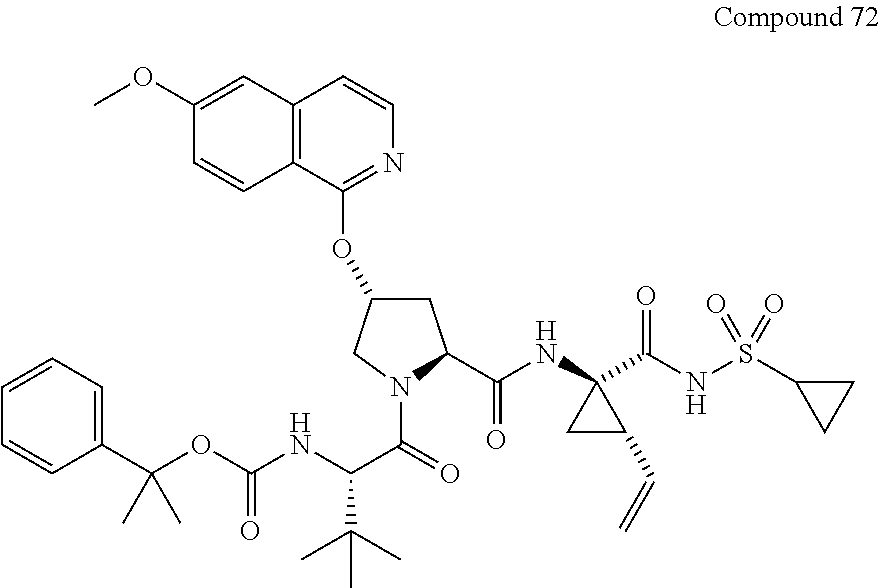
C12=C(C=CN=C1OC1CC(C(NC3(C(=O)NS(=O)(=O)C4CC4)CC3C=C)=O)N(C(=O)C(NC(OC(C3=CC=CC=C3)(C)C)=O)C(C)(C)C)C1)C=C(OC)C=C2
